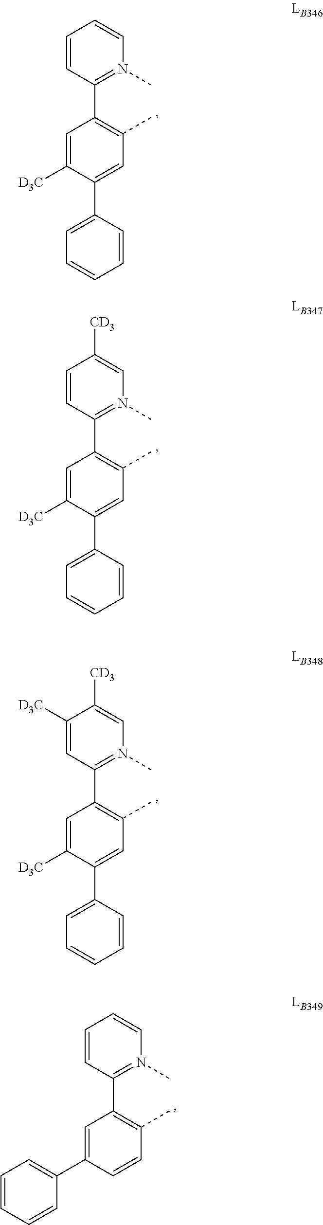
C1(C2=CC=CC=C2)=CC(C)=C(C2=N(C)C=CC=C2)C=C1[D3C].C1(C2=CC=CC=C2)=CC(C)=C(C2=N(C)C=C([CD3])C=C2)C=C1[D3C].C1(C2=CC=CC=C2)=CC(C)=C(C2=N(C)C=C([CD3])C([D3C])=C2)C=C1[D3C].C1=CC(C)=C(C2=N(C)C=CC=C2)C=C1C1=CC=CC=C1
